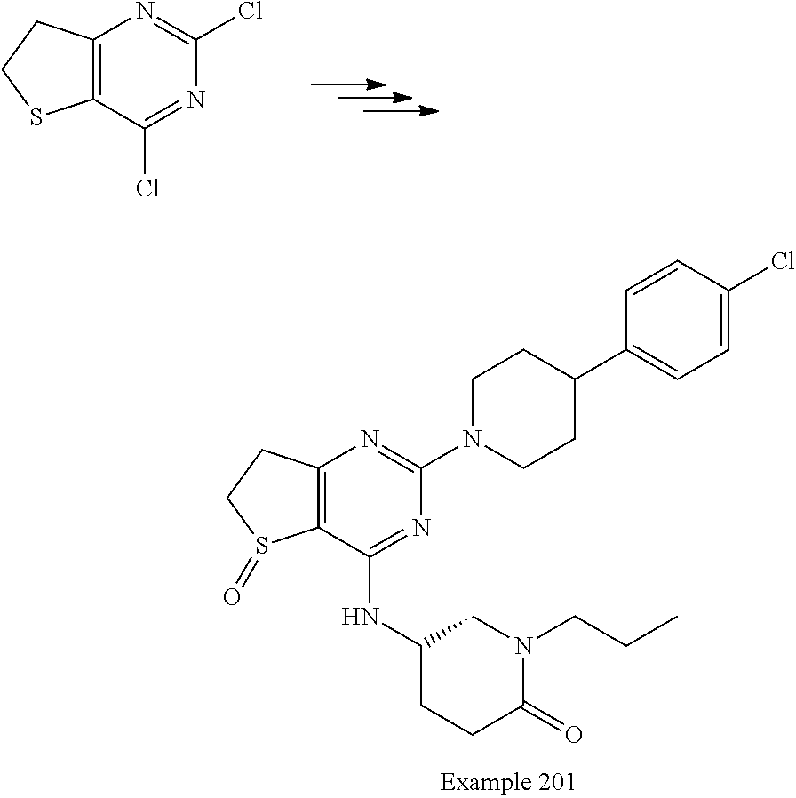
C12=C(C(NC3CCC(=O)N(CCC)C3)=NC(N3CCC(C4=CC=C(Cl)C=C4)CC3)=N1)S(=O)CC2.C12=C(C(Cl)=NC(Cl)=N1)SCC2
